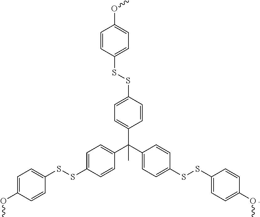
C1=CC(SSC2=CC=C(OC)C=C2)=CC=C1C(C1=CC=C(SSC2=CC=C(OC)C=C2)C=C1)(C1=CC=C(SSC2=CC=C(OC)C=C2)C=C1)C
